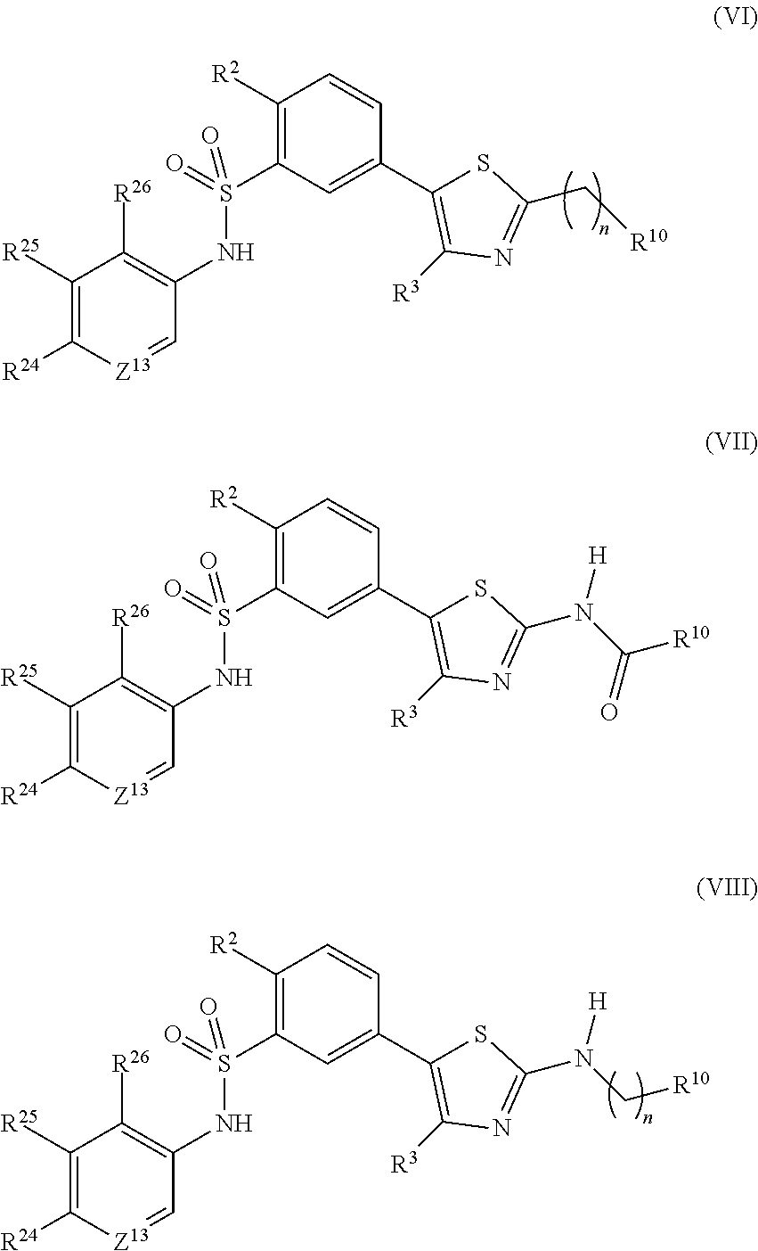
C1([R2])=C(S(NC2=C([R26])C([R25])=C([R24])[Z13]=C2)(=O)=O)C=C(C2=C([R3])N=C(C[R10])S2)C=C1.C1([R2])=C(S(NC2=C([R26])C([R25])=C([R24])[Z13]=C2)(=O)=O)C=C(C2=C([R3])N=C(N(C([R10])=O)[H])S2)C=C1.C1([R2])=C(S(NC2=C([R26])C([R25])=C([R24])[Z13]=C2)(=O)=O)C=C(C2=C([R3])N=C(N(C[R10])[H])S2)C=C1
